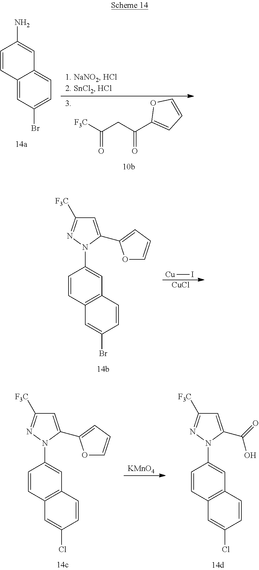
C12=CC(Br)=CC=C1C=C(N)C=C2.[F3C]C(CC(C1=CC=CO1)=O)=O.C1=CC2=C(C=C1N1C(C3=CC=CO3)=CC([F3C])=N1)C=CC(Br)=C2.[Cu]I.[CuCl].C1=CC2=C(C=C1N1C(C3=CC=CO3)=CC([F3C])=N1)C=CC(Cl)=C2.[KMnO4].C1=CC2=C(C=C1N1C(C(=O)O)=CC([F3C])=N1)C=CC(Cl)=C2
